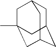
CC12CC3CC(CC(C1)C3)C2
